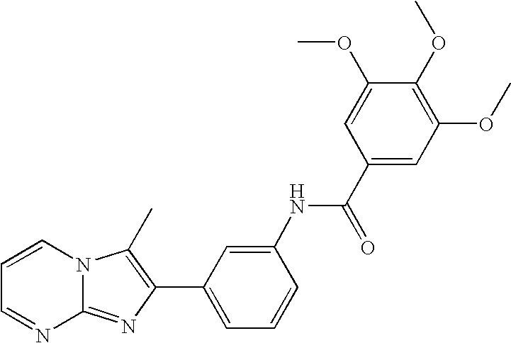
C1=CN2C(=NC(C3=CC=CC(NC(C4=CC(OC)=C(OC)C(OC)=C4)=O)=C3)=C2C)N=C1
